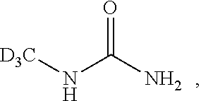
N(C(N)=O)[D3C]
